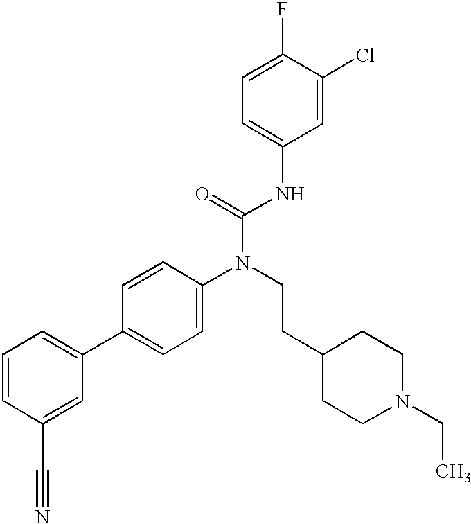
C1=CC(C#N)=CC(C2=CC=C(N(CCC3CCN(CC)CC3)C(=O)NC3=CC=C(F)C(Cl)=C3)C=C2)=C1
